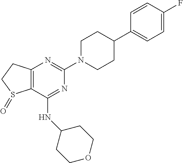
N1=C(NC2CCOCC2)C2=C(N=C1N1CCC(C3=CC=C(F)C=C3)CC1)CCS2=O
